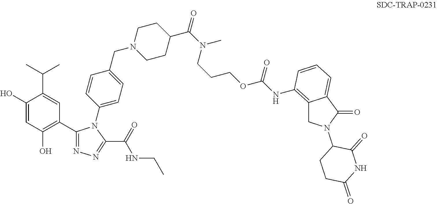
C1(O)=CC(O)=C(C2=NN=C(C(NCC)=O)N2C2=CC=C(CN3CCC(C(N(C)CCCOC(NC4=C5CN(C6CCC(=O)NC6=O)C(=O)C5=CC=C4)=O)=O)CC3)C=C2)C=C1C(C)C
